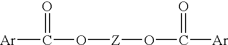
[Ar]C(O[Z]OC([Ar])=O)=O
